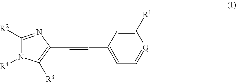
C1(C#CC2=C([R3])N([R4])C([R2])=N2)=CC=[Q]C([R1])=C1
